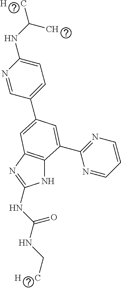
N1C2=C(N=C1NC(NC[H      C])=O)C=C(C1=CC=C(NC([H      C])C)N=C1)C=C2C1=NC=CC=N1
